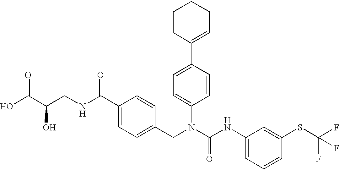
OC(C(CNC(C1=CC=C(CN(C(NC2=CC=CC(SC(F)(F)F)=C2)=O)C2=CC=C(C3=CCCCC3)C=C2)C=C1)=O)O)=O
